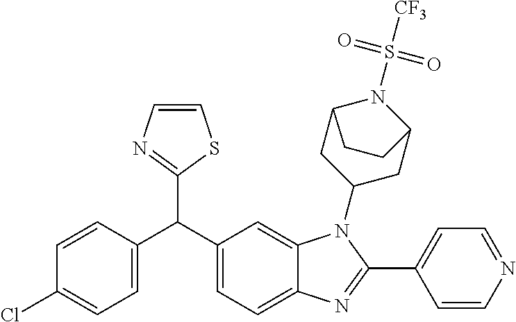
C1=C(C(C2=CC=C3C(=C2)N(C2CC4N(S(=O)(=O)[CF3])C(C2)CC4)C(C2=CC=NC=C2)=N3)C2=NC=CS2)C=CC(Cl)=C1
